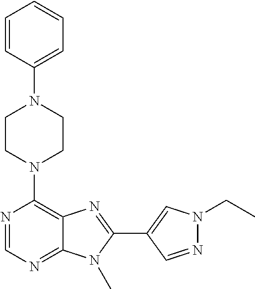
C1CN(C2=C3C(=NC=N2)N(C)C(C2=CN(CC)N=C2)=N3)CCN1C1=CC=CC=C1
